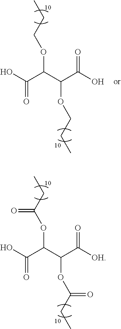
OC(C(C(C([OH])=O)OC(CC)=O)OC(CC)=O)=O.OC(C(C(C(O)=O)OCCC)OCCC)=O
